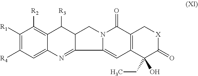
C1([R1])=C([R4])C=C2C(=C1[R2])C([R3])C1C(=N2)C2=CC3=C(C(=O)N2C1)C[X]C(=O)C3(O)CC
